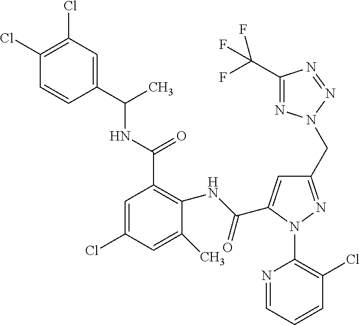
C1(Cl)=C(Cl)C=C(C(NC(C2=C(NC(=O)C3=CC(CN4N=C(C(F)(F)F)N=N4)=NN3C3=C(Cl)C=CC=N3)C(C)=CC(Cl)=C2)=O)C)C=C1
